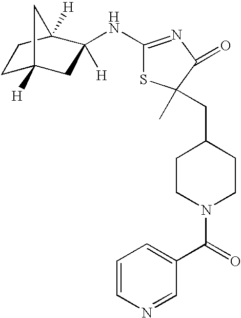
C1C2([H])CC([H])(NC3=NC(=O)C(C)(CC4CCN(C(=O)C5=CC=CN=C5)CC4)S3)C([H])(C1)C2
